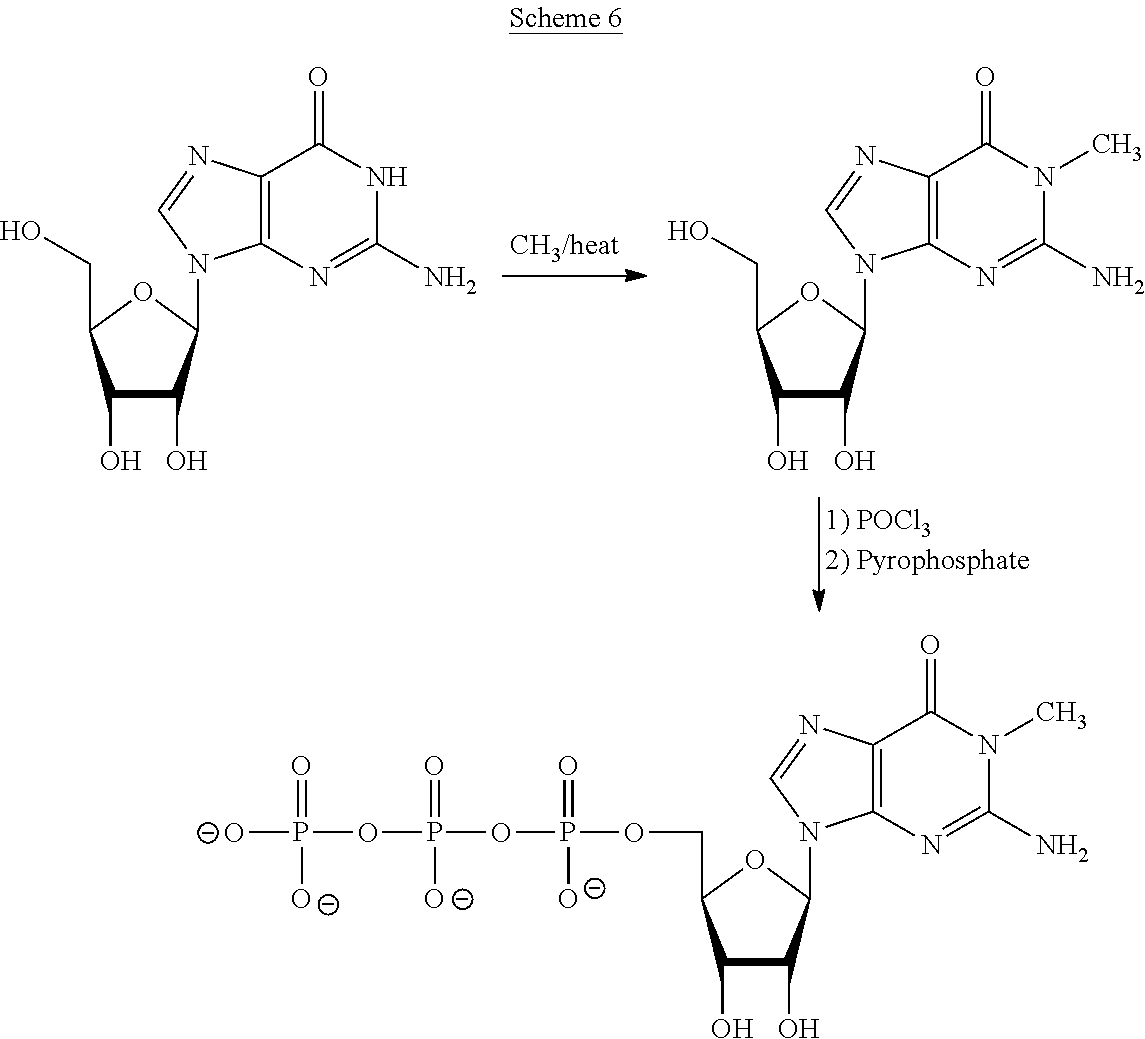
C12=C(N=C(N)NC1=O)N(C1C(O)C(O)C(CO)O1)C=N2.C12=C(N=C(N)N(C)C1=O)N(C1C(O)C(O)C(CO)O1)C=N2.C1(O)C(O)C(N2C3=C(C(=O)N(C)C(N)=N3)N=C2)OC1COP(=O)([O-])OP(=O)([O-])OP(=O)([O-])[O-]
